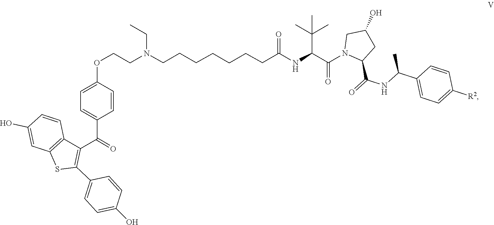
C1(C(=O)NC(C2=CC=C([R2])C=C2)C)CC(O)CN1C(C(NC(CCCCCCCN(CC)CCOC1=CC=C(C(=O)C2=C(C3=CC=C(O)C=C3)SC3=C2C=CC(O)=C3)C=C1)=O)C(C)(C)C)=O
